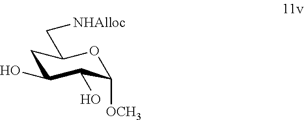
C1C(O)C(O)C([OCH3])OC1C[NHAlloc]
